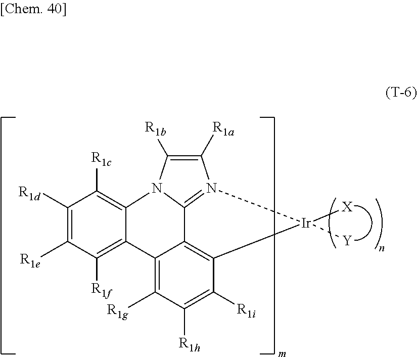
C12=C([R1g])C([R1h])=C([R1i])C3=C1C1=N([Ir]3([X])[Y])C([R1a])=C([R1b])N1C1=C([R1c])C([R1d])=C([R1e])C([R1f])=C21
